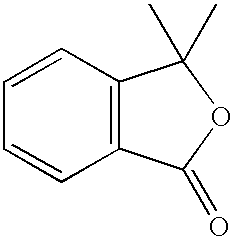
C12=C(C=CC=C1)C(C)(C)OC2=O
